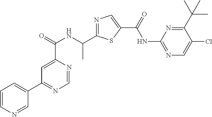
C1=NC(C(=O)NC(C2=NC=C(C(=O)NC3=NC=C(Cl)C(C(C)(C)C)=N3)S2)C)=CC(C2=CC=CN=C2)=N1
